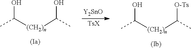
CC([(CH2)n]C(C)O)O.[Y2SnO].[TsX].CC([(CH2)n]C(C)[O-Ts])O
